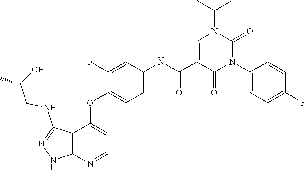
CC(C)N1C=C(C(=O)NC2=CC=C(OC3=CC=NC4=C3C(NCC(O)C)=NN4)C(F)=C2)C(=O)N(C2=CC=C(F)C=C2)C1=O
